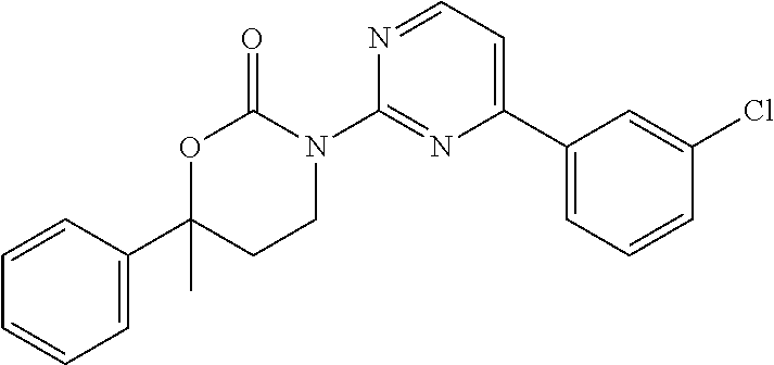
C1=CC(C2(C)CCN(C3=NC(C4=CC=CC(Cl)=C4)=CC=N3)C(=O)O2)=CC=C1
